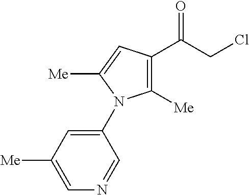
C1([Me])=C(C(CCl)=O)C=C([Me])N1C1=CC([Me])=CN=C1
